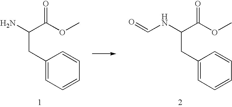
C1(CC(NC=O)C(=O)OC)=CC=CC=C1.C1(CC(N)C(=O)OC)=CC=CC=C1
